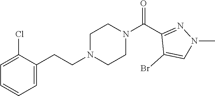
C1=C(Cl)C(CCN2CCN(C(C3=NN(C)C=C3Br)=O)CC2)=CC=C1
